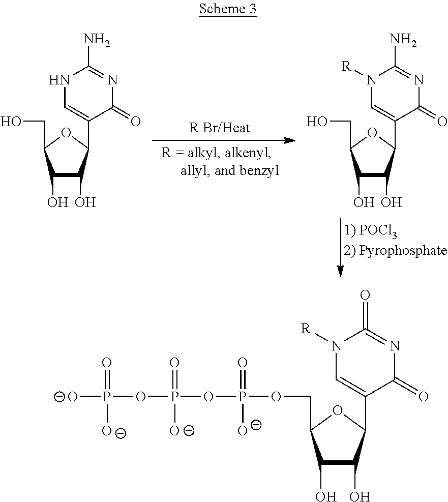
N1C=C(C2C(O)C(O)C(CO)O2)C(=O)N=C1N.N1([R])C=C(C2C(O)C(O)C(CO)O2)C(=O)N=C1N.N1([R])C=C(C2C(O)C(O)C(COP(=O)([O-])OP(=O)([O-])OP(=O)([O-])[O-])O2)C(=O)N=C1=O
